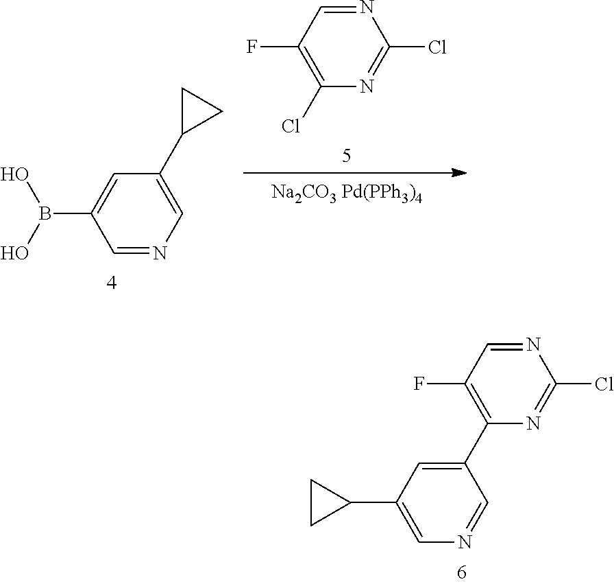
C1(C2=C(F)C=NC(Cl)=N2)=CC(C2CC2)=CN=C1.[Na2CO3 Pd(PPh3)4].C1C(C2=CN=CC(B(O)O)=C2)C1.ClC1=C(F)C=NC(Cl)=N1
